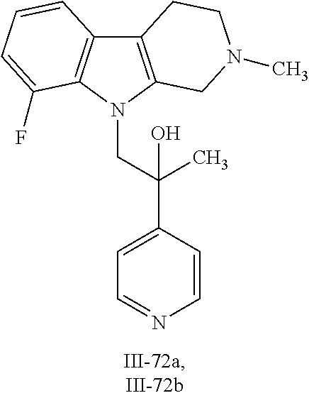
C12=C(N(CC(C3=CC=NC=C3)(C)O)C3=C1C=CC=C3F)CN(C)CC2
